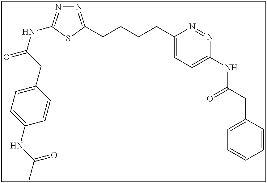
N1=C(CCCCC2=CC=C(NC(CC3=CC=CC=C3)=O)N=N2)SC(NC(=O)CC2=CC=C(NC(C)=O)C=C2)=N1
